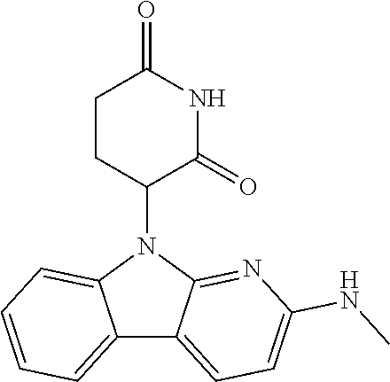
N1(C2CCC(=O)NC2=O)C2=NC(NC)=CC=C2C2=CC=CC=C12
